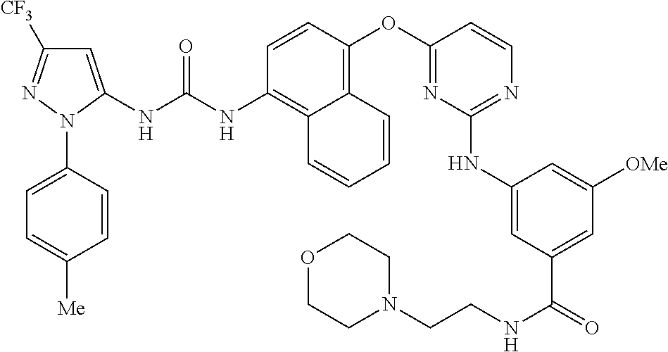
C1=CC(OC2=NC(NC3=CC(C(=O)NCCN4CCOCC4)=CC([OMe])=C3)=NC=C2)=C2C(=C1NC(NC1=CC([CF3])=NN1C1=CC=C([Me])C=C1)=O)C=CC=C2
